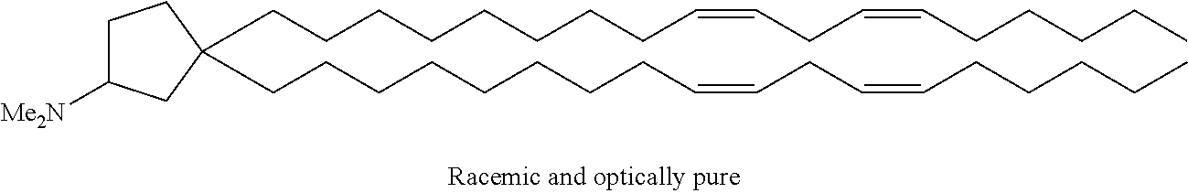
C1C([Me2N])CC(CCCCCCCCC=CCC=CCCCCC)(CCCCCCCCC=CCC=CCCCCC)C1
